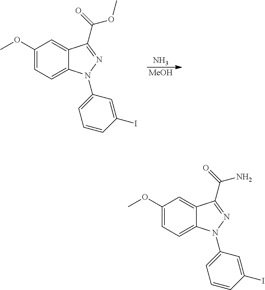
N.[MeOH].C1(OC)=CC=C2C(=C1)C(C(=O)OC)=NN2C1=CC=CC(I)=C1.C1(OC)=CC=C2C(=C1)C(C(=O)N)=NN2C1=CC=CC(I)=C1
